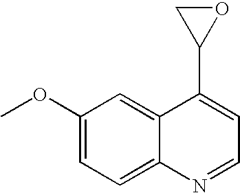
C1(OC)=CC=C2C(=C1)C(C1OC1)=CC=N2
